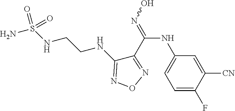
C1(C(NC2=CC=C(F)C([CN])=C2)=NO)=NON=C1NCCNS(N)(=O)=O
